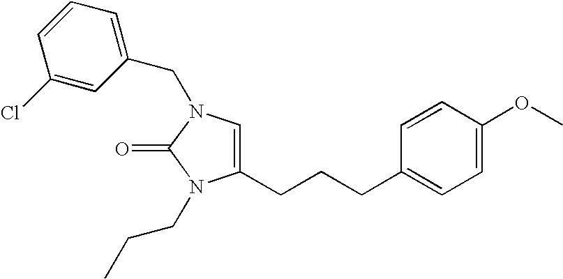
C1=C(CCCC2=CC=C(OC)C=C2)N(CCC)C(=O)N1CC1=CC=CC(Cl)=C1
